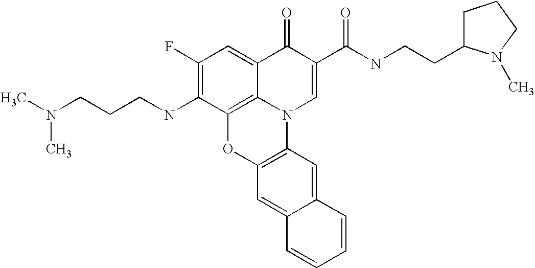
C1(F)=C(NCCCN(C)C)C2=C3C(=C1)C(=O)C(C(NCCC1CCCN1C)=O)=CN3C1=C(O2)C=C2C(=C1)C=CC=C2
